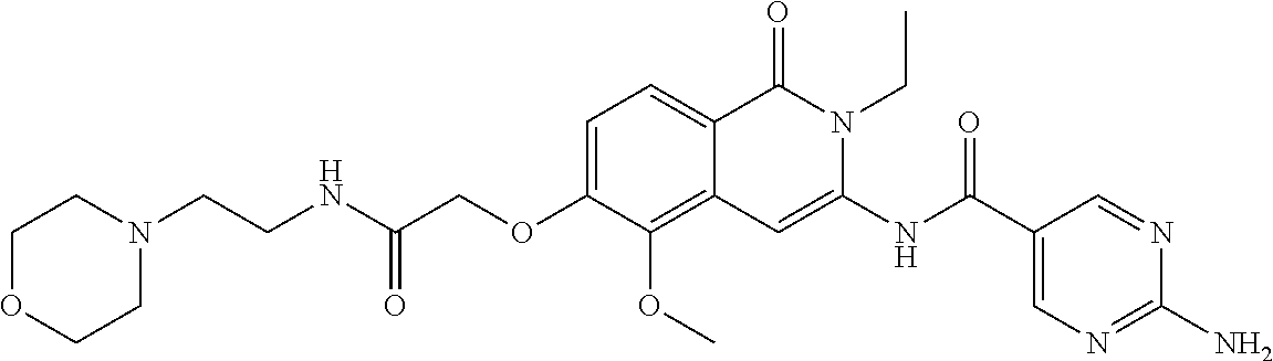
C1=C(OCC(NCCN2CCOCC2)=O)C(OC)=C2C(=C1)C(=O)N(CC)C(NC(C1=CN=C(N)N=C1)=O)=C2
